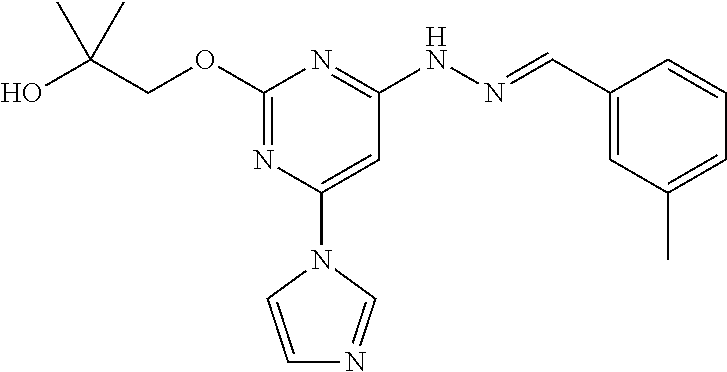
OC(COC1=NC(N2C=CN=C2)=CC(NN=CC2=CC(C)=CC=C2)=N1)(C)C
